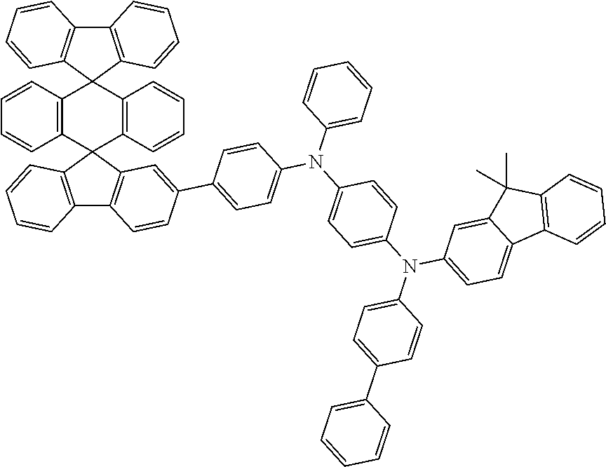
C12=C(C=CC=C1)C1(C3=C2C=CC=C3)C2=C(C=CC=C2)C2(C3=C(C4=C2C=C(C2=CC=C(N(C5=CC=C(N(C6=CC=C(C7=CC=CC=C7)C=C6)C6=CC=C7C(=C6)C(C)(C)C6=C7C=CC=C6)C=C5)C5=CC=CC=C5)C=C2)C=C4)C=CC=C3)C2=C1C=CC=C2
